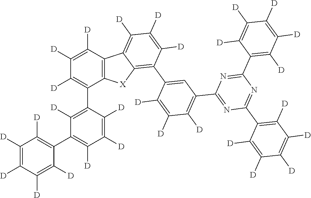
C12=C([X]C3=C(C4=CC(C5=NC(C6=C([D])C([D])=C([D])C([D])=C6[D])=NC(C6=C([D])C([D])=C([D])C([D])=C6[D])=N5)=C([D])C([D])=C4[D])C([D])=C([D])C([D])=C13)C(C1=C([D])C(C3=C([D])C([D])=C([D])C([D])=C3[D])=C([D])C([D])=C1[D])=C([D])C([D])=C2[D]
